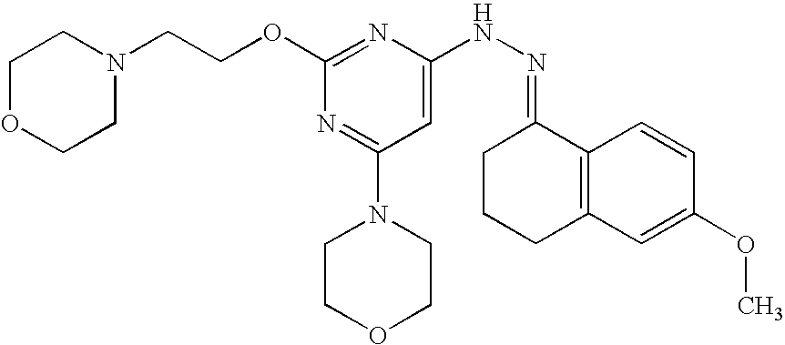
N(NC1=CC(N2CCOCC2)=NC(OCCN2CCOCC2)=N1)=C1CCCC2=C1C=CC(OC)=C2
